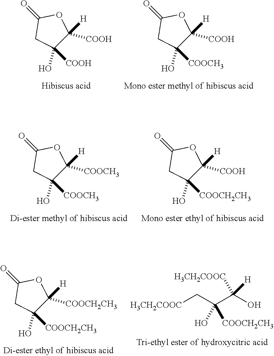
O=C1CC(O)([COOH])C([COOH])([H])O1.O=C1CC(O)([COOCH3])C([COOH])([H])O1.[H3CH2COOC]CC(C(O)([H3CH2COOC])[H])(O)[COOCH2CH3].O=C1CC(O)([COOCH2CH3])C([COOCH2CH3])([H])O1.O=C1CC(O)([COOCH3])C([COOCH3])([H])O1.O=C1CC(O)([COOCH2CH3])C([COOH])([H])O1
